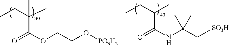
O=C(OCCO[PO3H2])C(C)(C)CC.CCC(C)C(=O)NC(C[SO3H])(C)C
